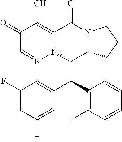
C1(=O)C=NN2C(=C1O)C(=O)N1C(C2C(C2=C(F)C=CC=C2)C2=CC(F)=CC(F)=C2)CCC1
